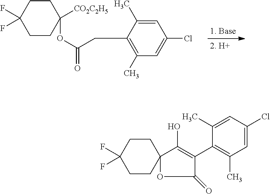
C1CC(OC(=O)CC2=C(C)C=C(Cl)C=C2C)([CO2C2H5])CCC1(F)F.C1CC2(CCC1(F)F)OC(=O)C(C1=C(C)C=C(Cl)C=C1C)=C2O
